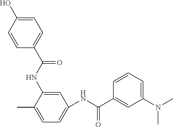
C1=C(O)C=CC(C(NC2=CC(NC(C3=CC(N(C)C)=CC=C3)=O)=CC=C2C)=O)=C1
